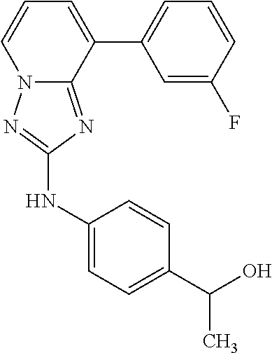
C12=NC(NC3=CC=C(C(O)C)C=C3)=NN1C=CC=C2C1=CC=CC(F)=C1
